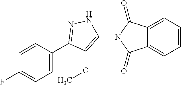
C1=CC(C2=NNC(N3C(=O)C4=CC=CC=C4C3=O)=C2OC)=CC=C1F
